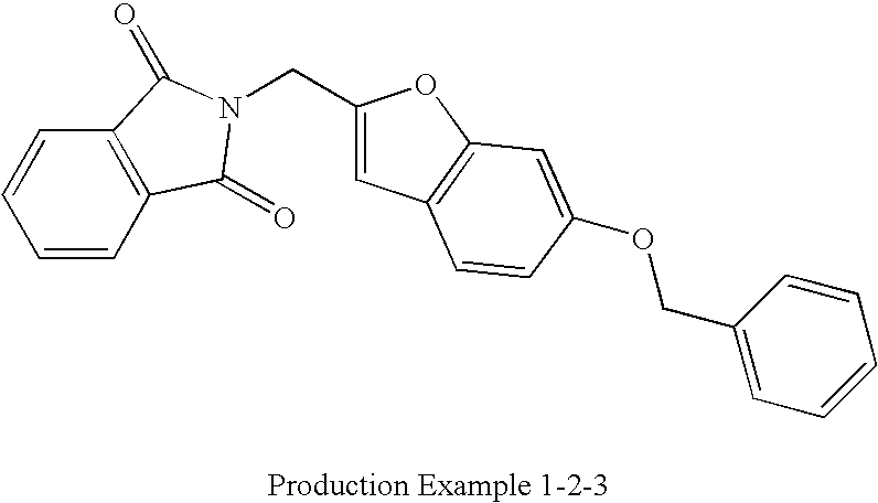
C(C1=CC2=C(O1)C=C(OCC1=CC=CC=C1)C=C2)N1C(=O)C2=C(C=CC=C2)C1=O
